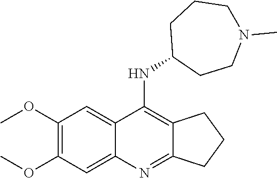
C1(OC)=C(OC)C=C2C(=C1)C(NC1CCN(C)CCC1)=C1C(=N2)CCC1
